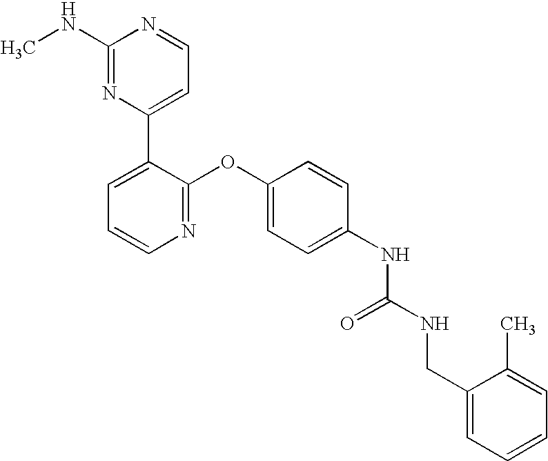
C1(NC)=NC(C2=CC=CN=C2OC2=CC=C(NC(NCC3=CC=CC=C3C)=O)C=C2)=CC=N1
